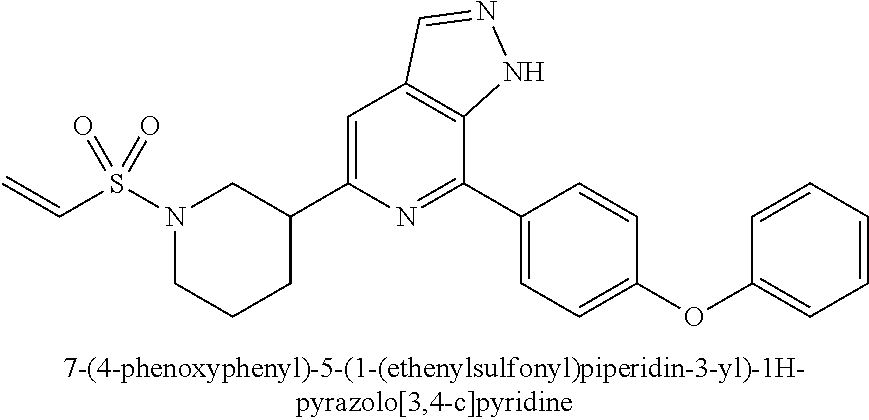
N1(S(C=C)(=O)=O)CCCC(C2=CC3=C(C(C4=CC=C(OC5=CC=CC=C5)C=C4)=N2)NN=C3)C1
